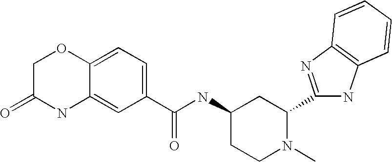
C1C(=O)NC2=CC(C(NC3CCN(C)C(C4=NC5=C(N4)C=CC=C5)C3)=O)=CC=C2O1
